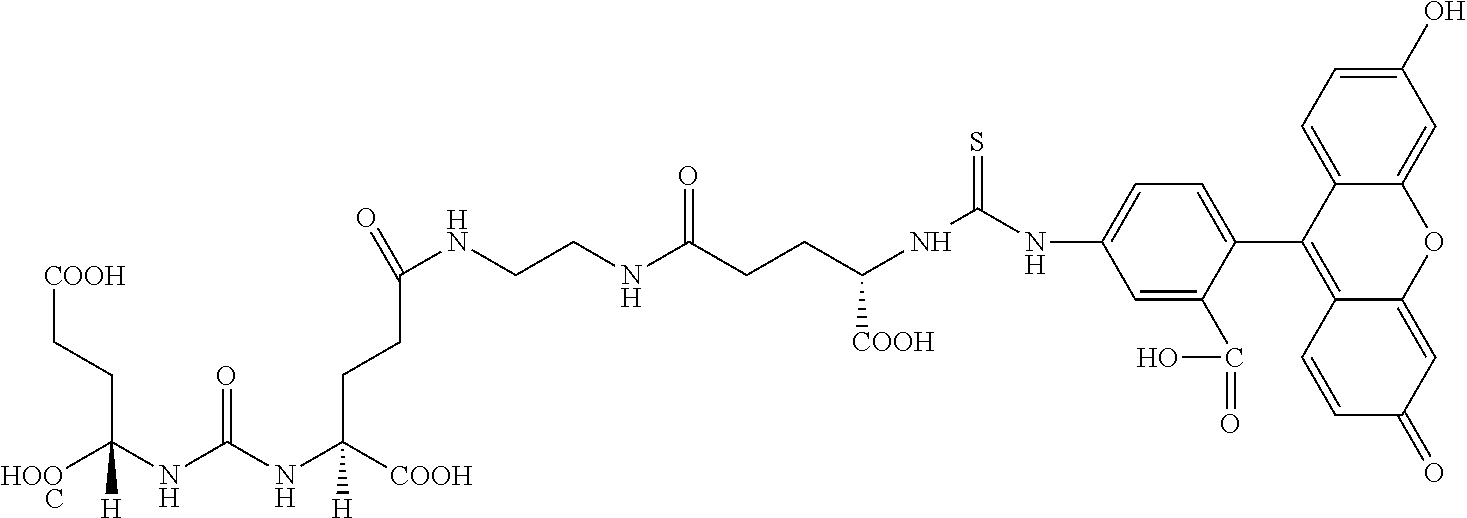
[COOH]CCC(NC(NC([COOH])(CCC(=O)NCCNC(CCC(NC(NC1=CC=C(C2=C3C(=CC(=O)C=C3)OC3=CC(O)=CC=C23)C(C(=O)O)=C1)=S)[COOH])=O)[H])=O)([HOOC])[H]
